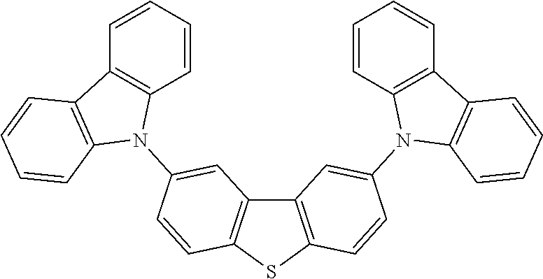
C1=C(N2C3=C(C4=C2C=CC=C4)C=CC=C3)C=CC2=C1C1=C(S2)C=CC(N2C3=C(C=CC=C3)C3=C2C=CC=C3)=C1
